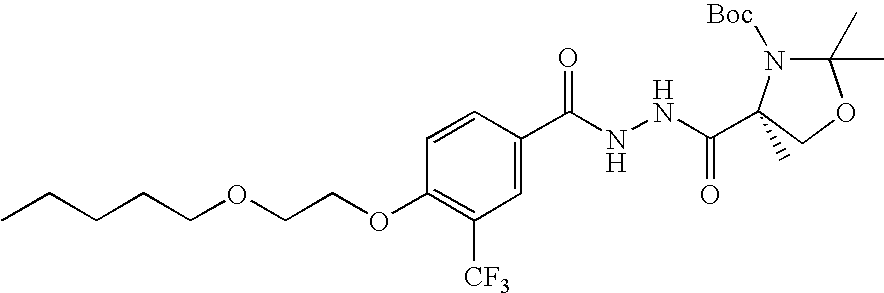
C(CCCOCCOC1=C([CF3])C=C(C(NNC(C2(C)N([Boc])C(C)(C)OC2)=O)=O)C=C1)C
